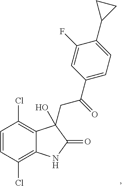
C1=CC(Cl)=C2C(=C1Cl)C(CC(C1=CC=C(C3CC3)C(F)=C1)=O)(O)C(=O)N2
